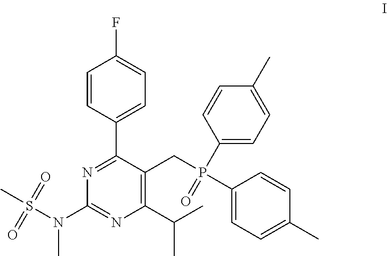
C1=CC(C2=NC(N(C)S(C)(=O)=O)=NC(C(C)C)=C2CP(C2=CC=C(C)C=C2)(C2=CC=C(C)C=C2)=O)=CC=C1F
